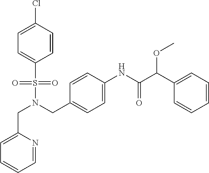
N(S(C1=CC=C(Cl)C=C1)(=O)=O)(CC1=CC=C(NC(C(C2=CC=CC=C2)OC)=O)C=C1)CC1=CC=CC=N1
